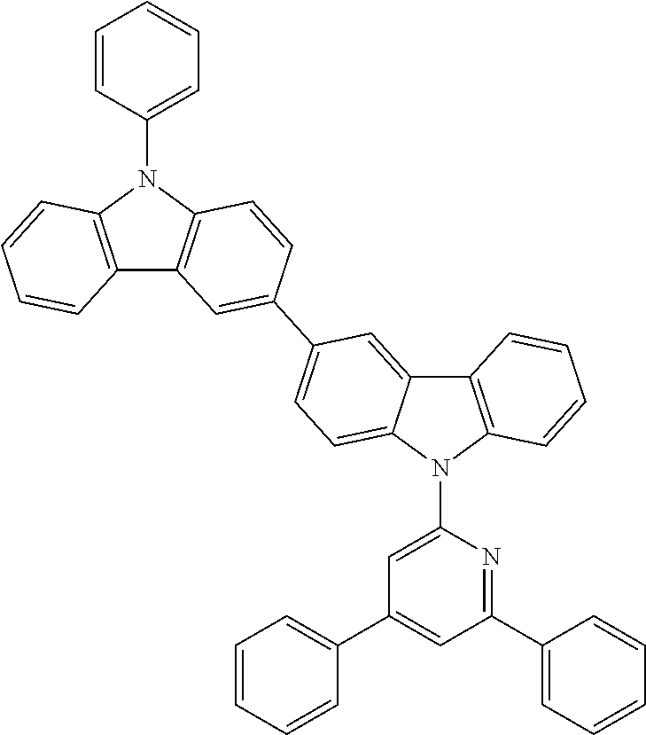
C12=C(N(C3=CC=CC=C3)C3=C1C=C(C1=CC=C4C(=C1)C1=C(N4C4=CC(C5=CC=CC=C5)=CC(C5=CC=CC=C5)=N4)C=CC=C1)C=C3)C=CC=C2
